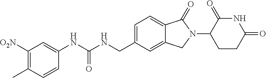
C1(C)=C([O2N])C=C(NC(NCC2=CC=C3C(=C2)CN(C2CCC(=O)NC2=O)C3=O)=O)C=C1
